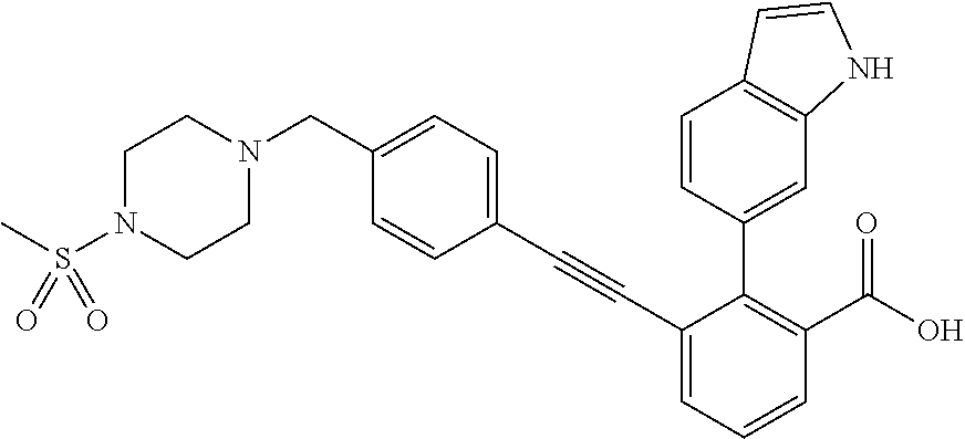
C1CN(S(=O)(=O)C)CCN1CC1=CC=C(C#CC2=CC=CC(C(=O)O)=C2C2=CC3=C(C=CN3)C=C2)C=C1
